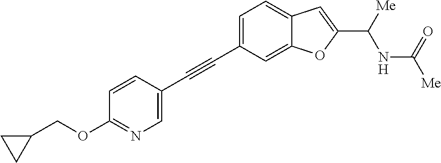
C1=C(C#CC2=CN=C(OCC3CC3)C=C2)C=C2C(=C1)C=C(C([Me])NC([Me])=O)O2
